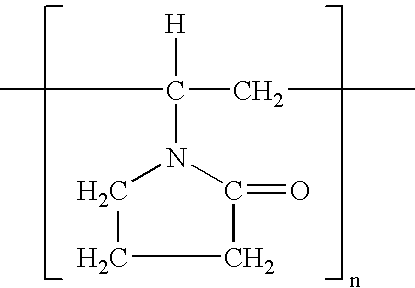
C(N1CCCC1=O)([H])(CC)C
